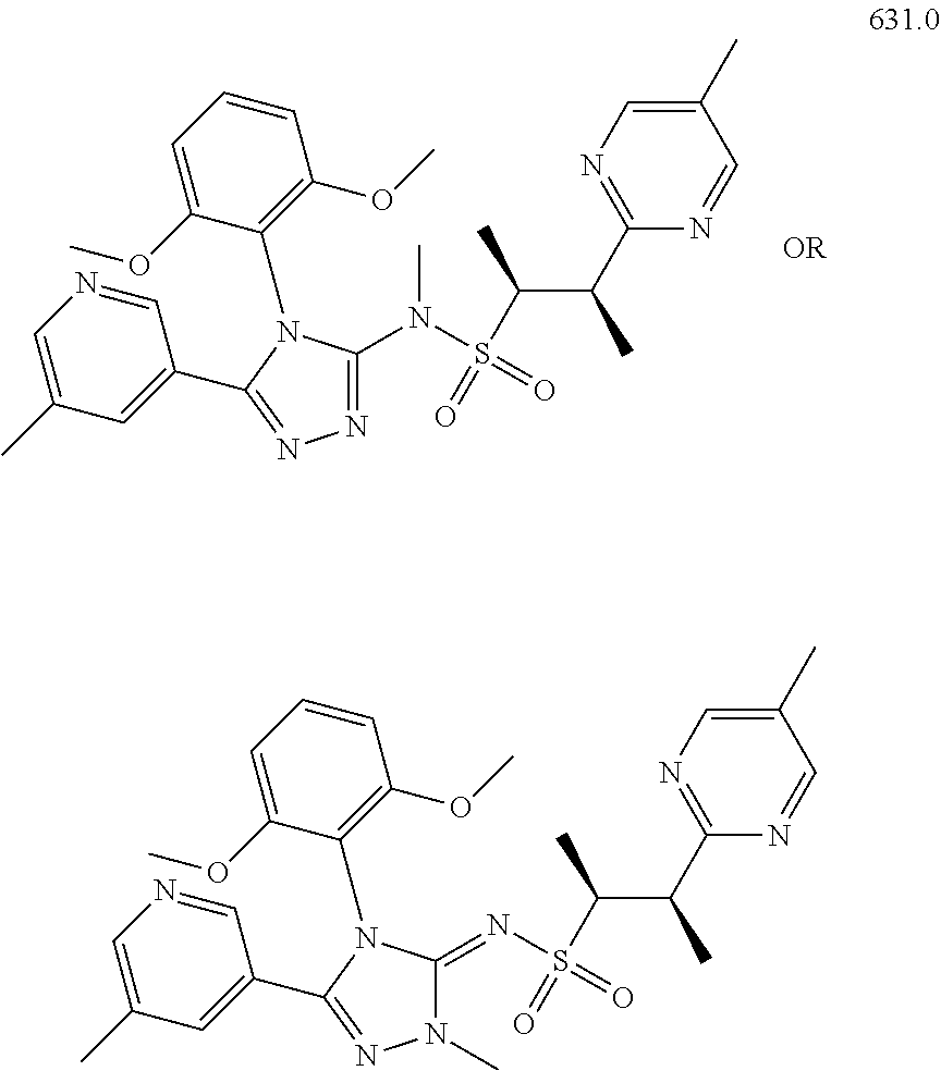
N(S(C(C)C(C)C1=NC=C(C)C=N1)(=O)=O)(C1=NN=C(C2=CC(C)=CN=C2)N1C1=C(OC)C=CC=C1OC)C.N(S(C(C)C(C)C1=NC=C(C)C=N1)(=O)=O)=C1N(C)N=C(C2=CC(C)=CN=C2)N1C1=C(OC)C=CC=C1OC
